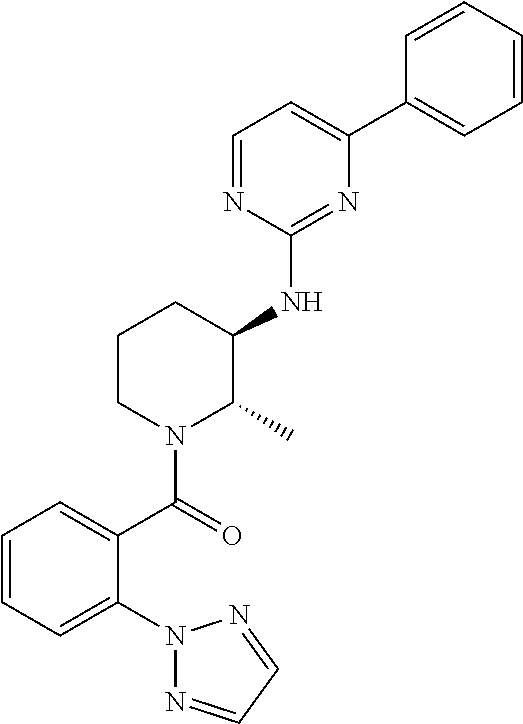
C1=NC(NC2C(C)N(C(=O)C3=CC=CC=C3N3N=CC=N3)CCC2)=NC(C2=CC=CC=C2)=C1
